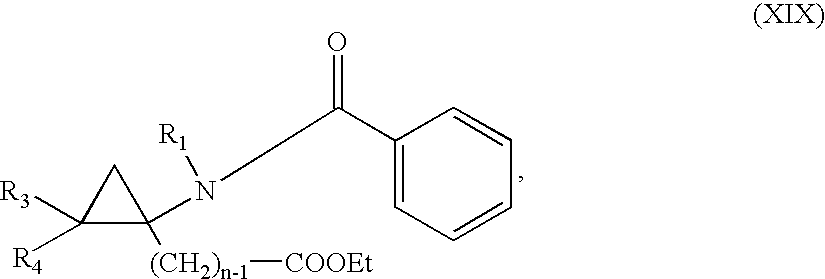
C1([R4])([R3])C([(CH2)n-1][COOEt])(N([R1])C(C2=CC=CC=C2)=O)C1
